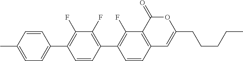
C12=C(C(=O)OC(CCCCC)=C1)C(F)=C(C1=C(F)C(F)=C(C3=CC=C(C)C=C3)C=C1)C=C2
